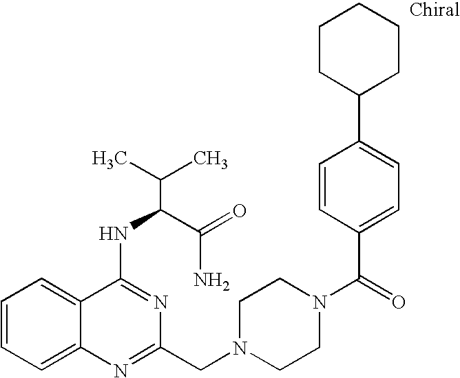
C1=CC=C2C(=C1)C(NC(C(N)=O)C(C)C)=NC(CN1CCN(C(C3=CC=C(C4CCCCC4)C=C3)=O)CC1)=N2
